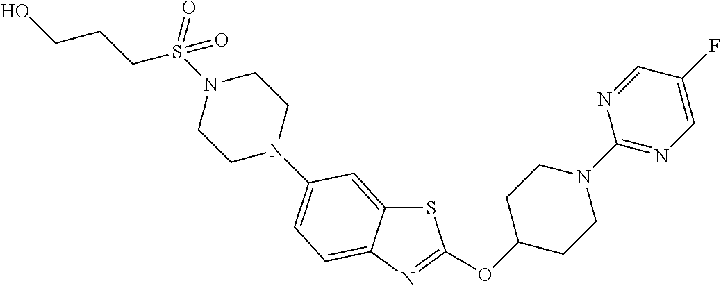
S1C2=CC(N3CCN(S(CCCO)(=O)=O)CC3)=CC=C2N=C1OC1CCN(C2=NC=C(F)C=N2)CC1
